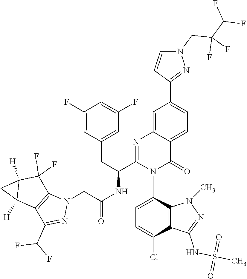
N1(C)C2=C(C(NS(=O)(=O)C)=N1)C(Cl)=CC=C2N1C(C(CC2=CC(F)=CC(F)=C2)NC(CN2N=C(C(F)F)C3=C2C(F)(F)C2([H])C3([H])C2)=O)=NC2=CC(C3=NN(CC(C(F)F)(F)F)C=C3)=CC=C2C1=O
